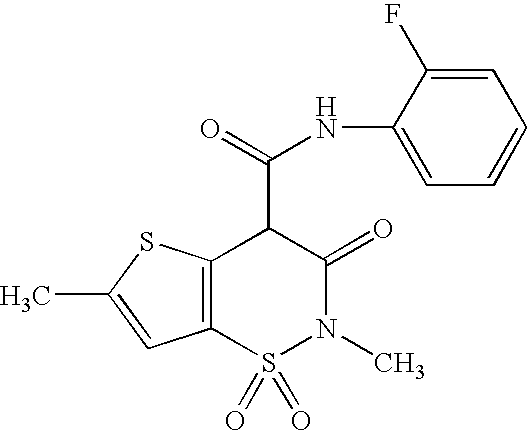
C12=C(S(=O)(=O)N(C)C(=O)C1C(=O)NC1=CC=CC=C1F)C=C(C)S2
